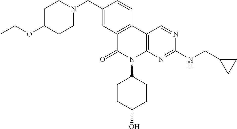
O(C1CCN(CC2=CC3=C(C=C2)C2=C(N(C4CCC(O)CC4)C3=O)N=C(NCC3CC3)N=C2)CC1)CC
